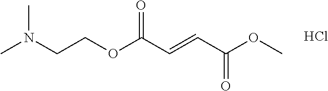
Cl.C(COC(C=CC(OC)=O)=O)N(C)C
